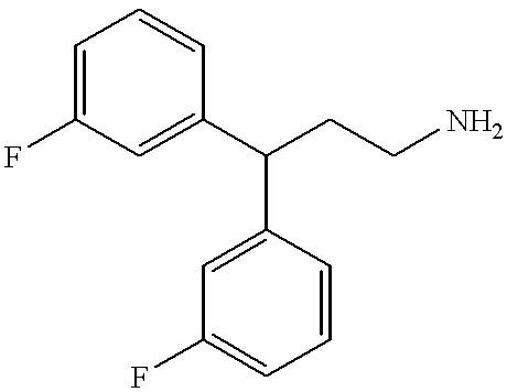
FC1=CC=CC(C(CCN)C2=CC(F)=CC=C2)=C1
